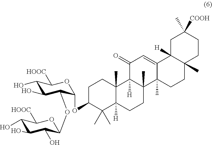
C1(O)C(O)C(O)C(OC2C(O)C(O)C([HOOC])OC2OC2C(C)(C)C3([H])C(C)(CC2)C2([H])C(C)(CC3)C3(C)C(=CC2=O)C2([H])C(C)(CC3)CCC([COOH])(C)C2)OC1[HOOC]
